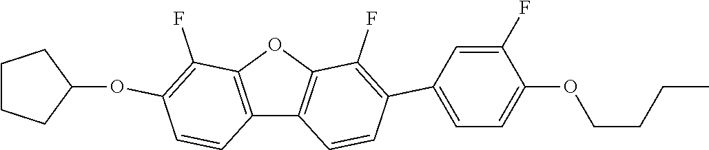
C12=C(OC3=C1C=CC(C1=CC=C(OCCCC)C(F)=C1)=C3F)C(F)=C(OC1CCCC1)C=C2
